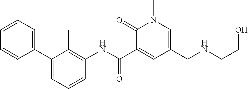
C1(=O)C(C(NC2=C(C)C(C3=CC=CC=C3)=CC=C2)=O)=CC(CNCCO)=CN1C
